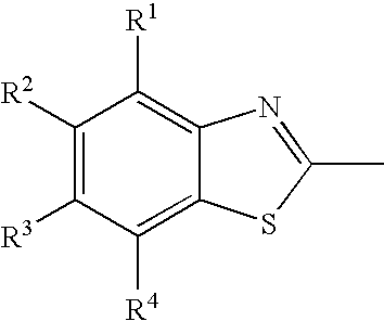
C1([R2])=C([R3])C([R4])=C2C(=C1[R1])N=C(C)S2
